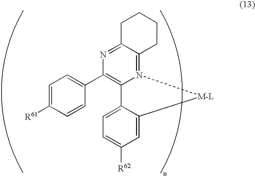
C1=C([R61])C=CC(C2=C3N(=C4C(=N2)CCCC4)[M-L]C2=CC([R62])=CC=C32)=C1
